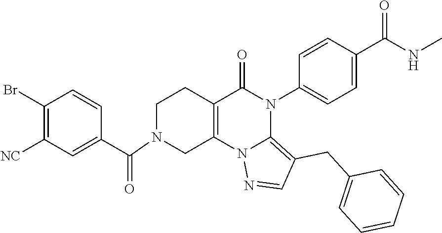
C1(Br)=C([NC])C=C(C(=O)N2CC3=C(CC2)C(=O)N(C2=CC=C(C(NC)=O)C=C2)C2=C(CC4=CC=CC=C4)C=NN32)C=C1
